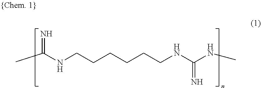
N(CCCCCCNC(=N)NC)C(C)=N
